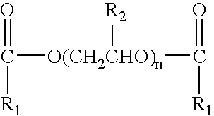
C([O(CH2CHO)n](C(=O)[R1])[R2])(=O)[R1]
